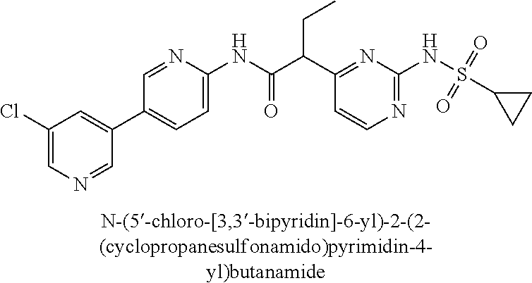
N1=C(NS(=O)(=O)C2CC2)N=C(C(C(NC2=CC=C(C3=CC(Cl)=CN=C3)C=N2)=O)CC)C=C1
